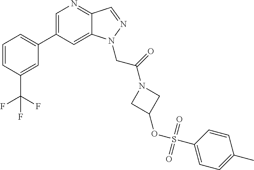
C1=C(C2=CC=CC(C(F)(F)F)=C2)C=C2C(=N1)C=NN2CC(N1CC(OS(C2=CC=C(C)C=C2)(=O)=O)C1)=O
